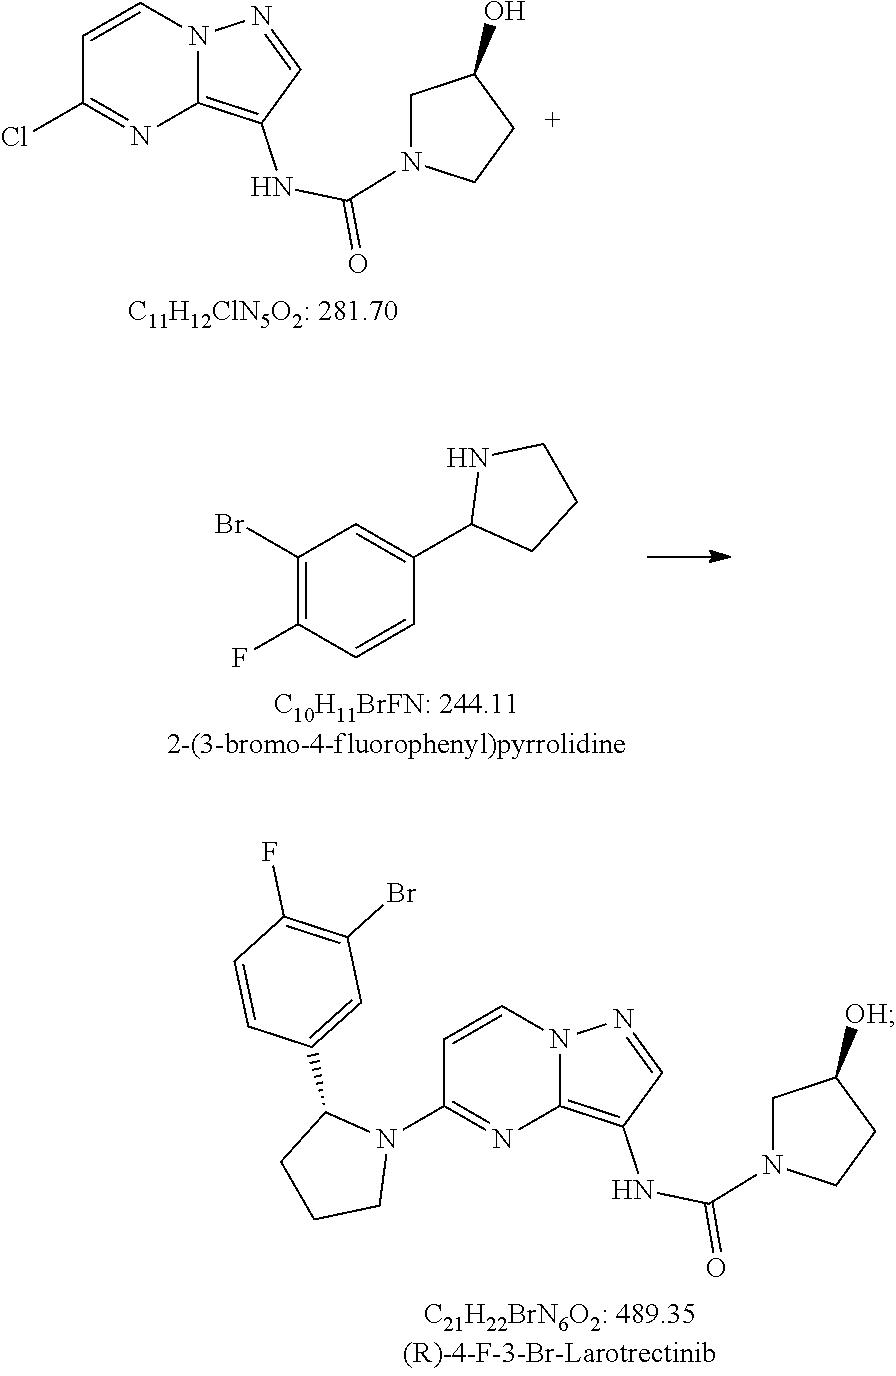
C1=CN2C(=C(NC(N3CCC(O)C3)=O)C=N2)N=C1Cl.C1(Br)=C(F)C=CC(C2CCCN2)=C1.C1=CN2C(=C(NC(N3CCC([OH])C3)=O)C=N2)N=C1N1C(C2=CC(Br)=C(F)C=C2)CCC1
